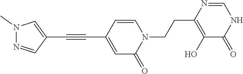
C1(C#CC2=CN(C)N=C2)=CC(=O)N(CCC2=C(O)C(=O)NC=N2)C=C1
